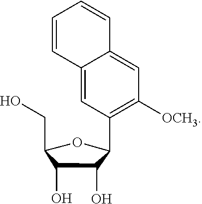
C1(CO)C(O)C(O)C(C2=C([OCH3])C=C3C(=C2)C=CC=C3)O1
